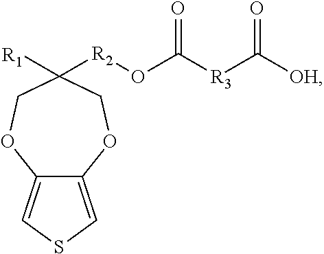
C12=CSC=C1OCC([R2]OC([R3]C([OH])=O)=O)([R1])CO2
